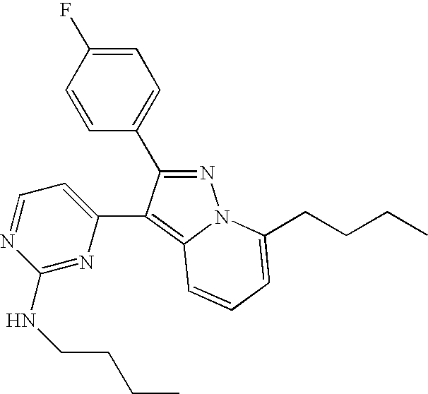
N1=C(C2=CC=C(F)C=C2)C(C2=CC=NC(NCCCC)=N2)=C2N1C(CCCC)=CC=C2
